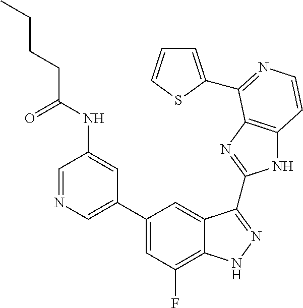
C1=C(C2=CC(F)=C3C(=C2)C(C2=NC4=C(N2)C=CN=C4C2=CC=CS2)=NN3)C=C(NC(=O)CCCC)C=N1
